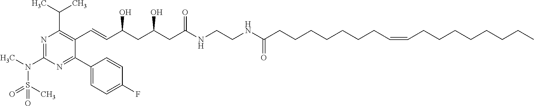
N1=C(N(S(C)(=O)=O)C)N=C(C2=CC=C(F)C=C2)C(C=CC(O)CC(O)CC(=O)NCCNC(=O)CCCCCCCC=CCCCCCCCC)=C1C(C)C
